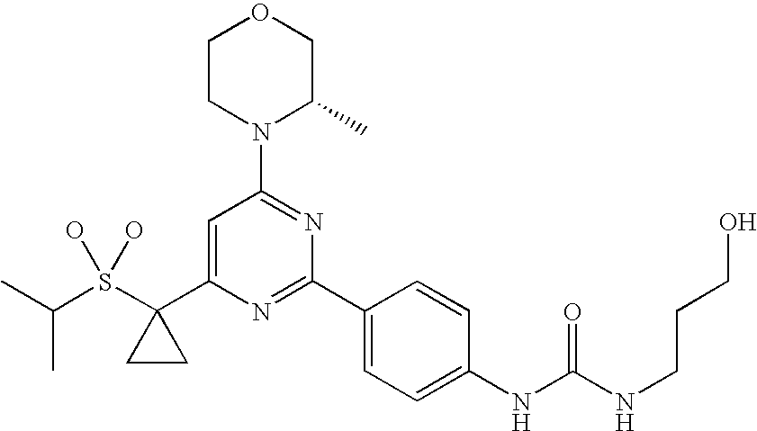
C(S(C1(C2=CC(N3C(C)COCC3)=NC(C3=CC=C(NC(NCCCO)=O)C=C3)=N2)CC1)(O)O)(C)C
